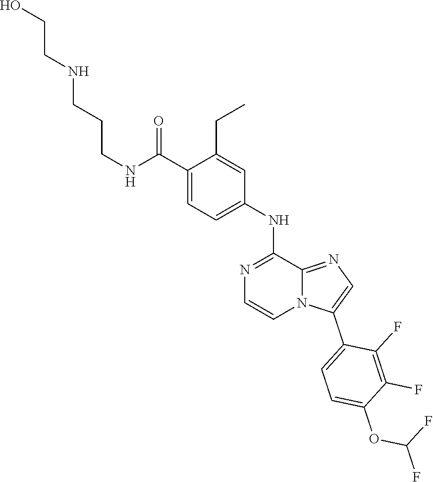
C1(C(NCCCNCCO)=O)=CC=C(NC2=NC=CN3C2=NC=C3C2=CC=C(OC(F)F)C(F)=C2F)C=C1CC
